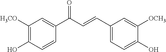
C1(C(C=CC2=CC=C(O)C([OCH3])=C2)=O)=CC([H3CO])=C(O)C=C1
